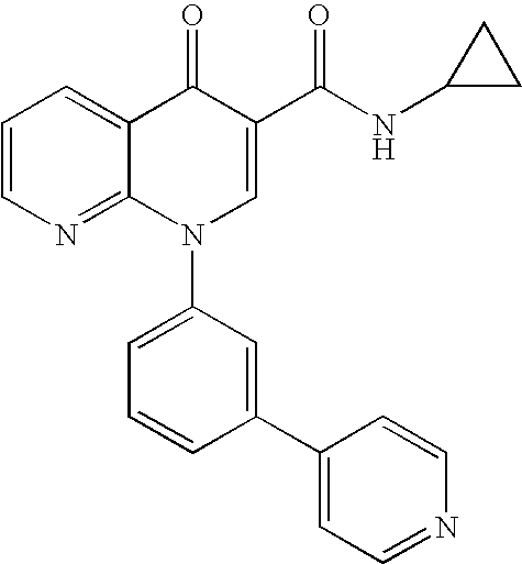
C1=CN=C2C(=C1)C(=O)C(C(NC1CC1)=O)=CN2C1=CC=CC(C2=CC=NC=C2)=C1
